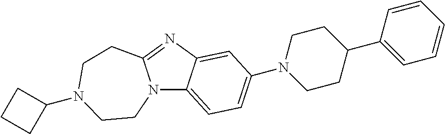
N12C3=CC=C(N4CCC(C5=CC=CC=C5)CC4)C=C3N=C1CCN(C1CCC1)CC2
